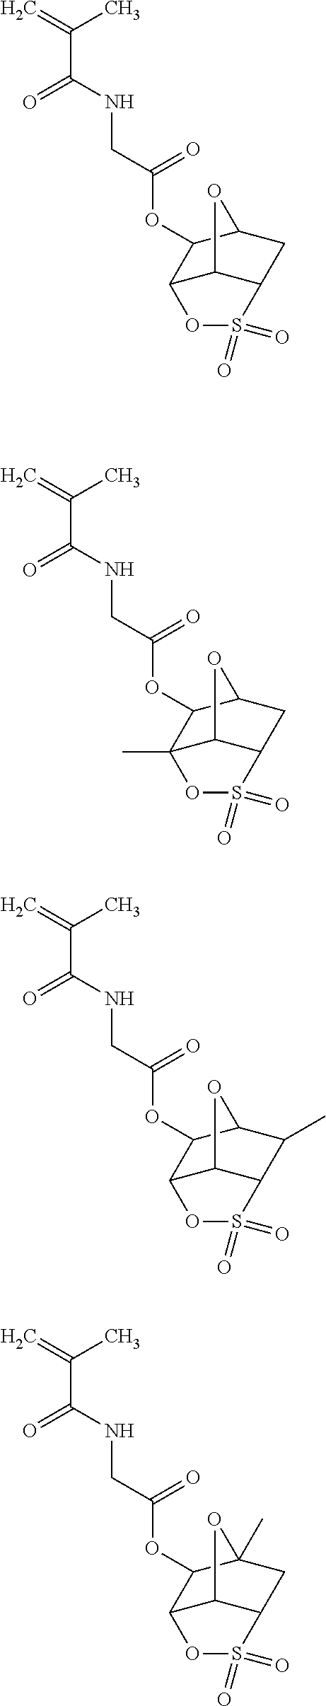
C=C(C)C(=O)NCC(=O)OC1C2C3C(CC1O3)S(=O)(=O)O2.C=C(C)C(=O)NCC(=O)OC1C2(C)C3C(CC1O3)S(=O)(=O)O2.C=C(C)C(=O)NCC(=O)OC1C2C3C(C(C)C1O3)S(=O)(=O)O2.C=C(C)C(=O)NCC(=O)OC1C2C3C(CC1(C)O3)S(=O)(=O)O2
